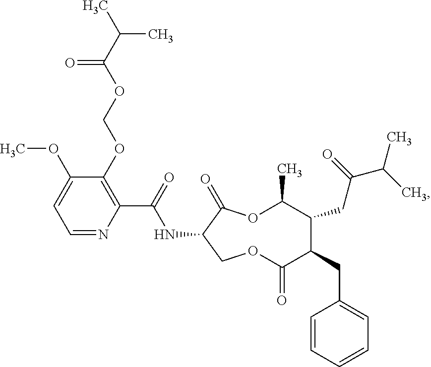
C1=CC=CC=C1CC1C(CC(=O)C(C)C)C(C)OC(=O)C(NC(=O)C2=C(OCOC(C(C)C)=O)C(OC)=CC=N2)COC1=O
